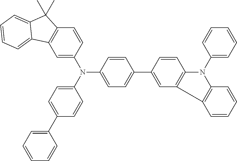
C1=C(N(C2=CC=C(C3=CC4=C(C=C3)N(C3=CC=CC=C3)C3=C4C=CC=C3)C=C2)C2=CC=C(C3=CC=CC=C3)C=C2)C=CC2=C1C1=CC=CC=C1C2(C)C
